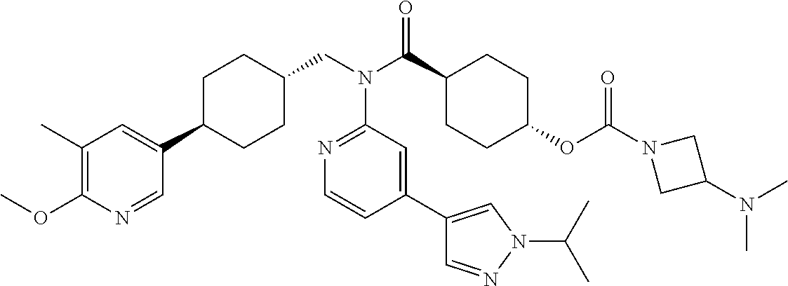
C1(C)=C(OC)N=CC(C2CCC(CN(C3=NC=CC(C4=CN(C(C)C)N=C4)=C3)C(=O)C3CCC(OC(=O)N4CC(N(C)C)C4)CC3)CC2)=C1
